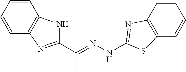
C1(C(=NNC2=NC3=C(C=CC=C3)S2)C)=NC2=C(C=CC=C2)N1
